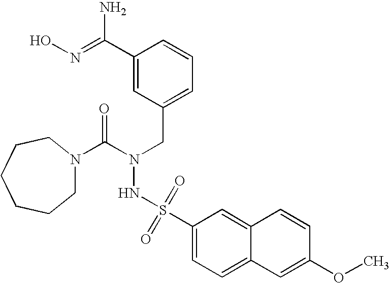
C(N(CC1=CC=CC(C(=NO)N)=C1)NS(C1=CC=C2C(=C1)C=CC(OC)=C2)(=O)=O)(=O)N1CCCCCC1
